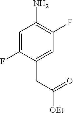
C1=C(F)C(CC([OEt])=O)=CC(F)=C1N
